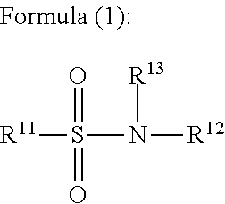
[R11]S(N([R12])[R13])(=O)=O
